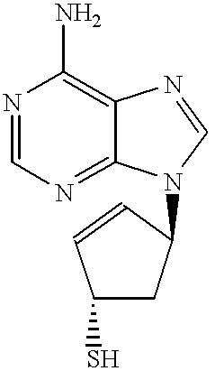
N1=CN=C2C(=C1N)N=CN2C1CC(S)C=C1
